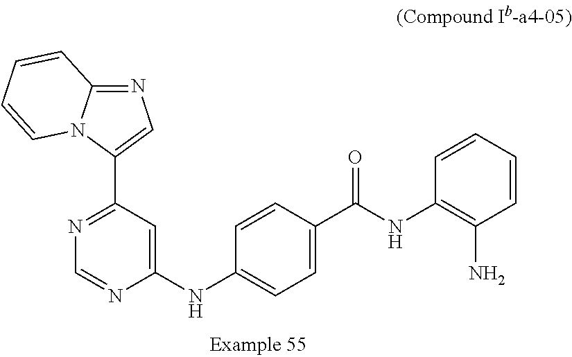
C1(NC2=CC=C(C(NC3=C(N)C=CC=C3)=O)C=C2)=CC(C2=CN=C3N2C=CC=C3)=NC=N1
